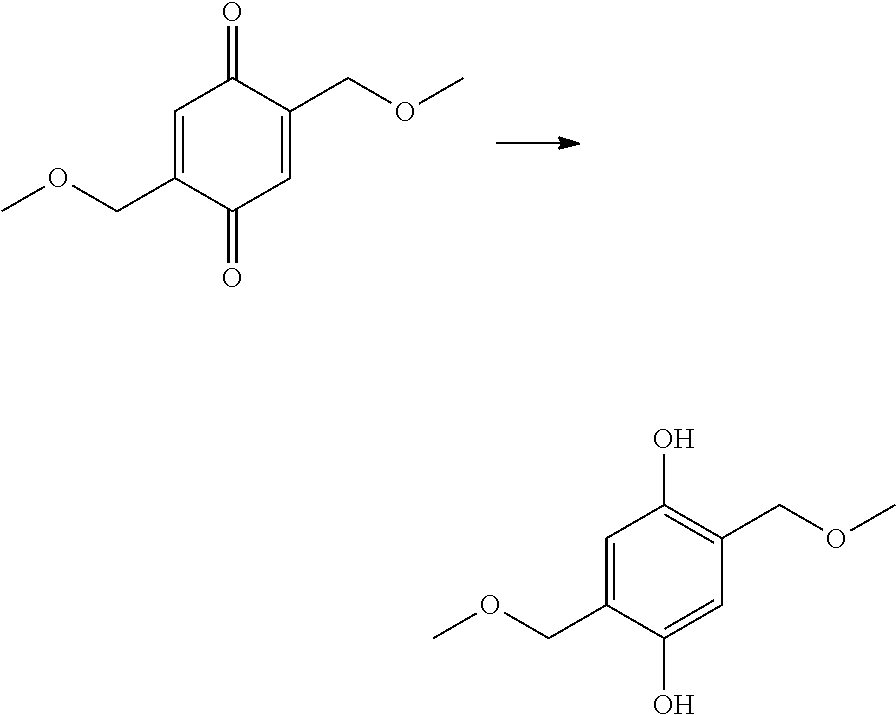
C1=C(COC)C(=O)C=C(COC)C1=O.C1=C(COC)C(O)=CC(COC)=C1O
